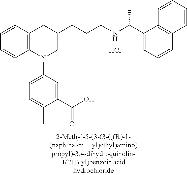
Cl.C1=CC2=C(C=C1)N(C1=CC=C(C)C(C(O)=O)=C1)CC(CCCNC(C1=CC=CC3=C1C=CC=C3)C)C2
